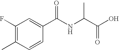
C1(F)=C(C)C=CC(C(NC(C(O)=O)C)=O)=C1
